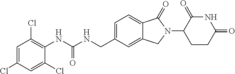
C1=C(Cl)C(NC(NCC2=CC=C3C(=C2)CN(C2CCC(=O)NC2=O)C3=O)=O)=C(Cl)C=C1Cl
